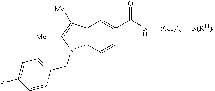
C12=C(C=CC(C(N[(CH2)n][N(R14)2])=O)=C1)N(CC1=CC=C(F)C=C1)C([Me])=C2[Me]
